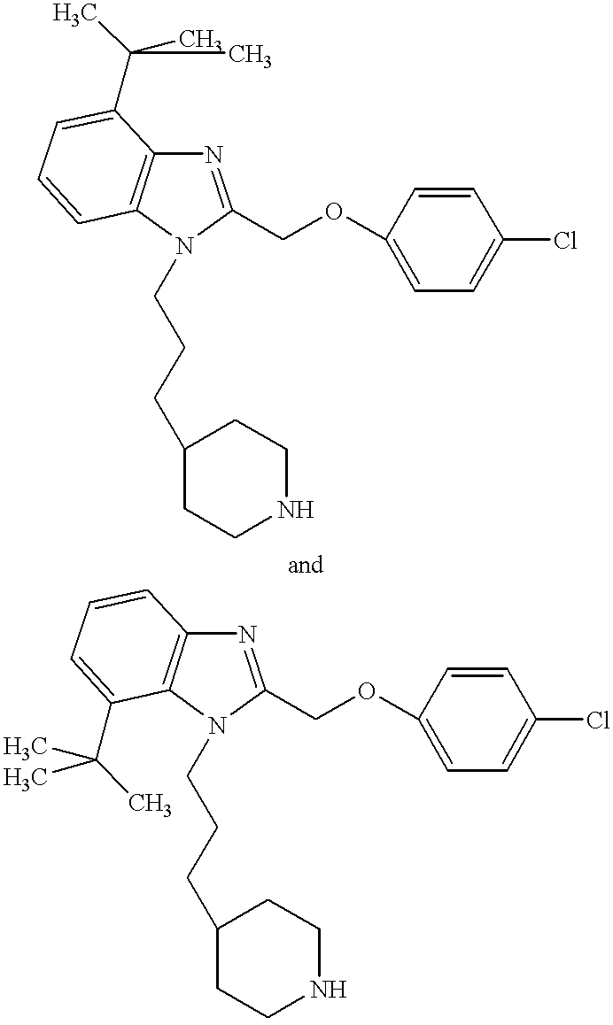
N1=C(COC2=CC=C(Cl)C=C2)N(CCCC2CCNCC2)C2=C1C(C(C)(C)C)=CC=C2.N1=C(COC2=CC=C(Cl)C=C2)N(CCCC2CCNCC2)C2=C1C=CC=C2C(C)(C)C
